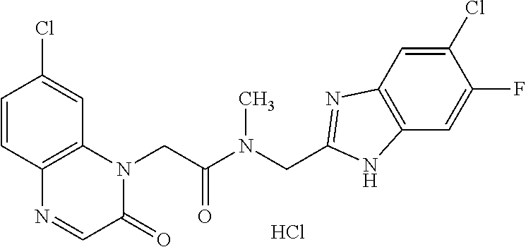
C1=CC2=C(C=C1Cl)N(CC(N(CC1=NC3=C(C=C(F)C(Cl)=C3)N1)C)=O)C(=O)C=N2.Cl
